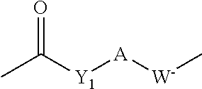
O=C([Y1][A][W]C)C
